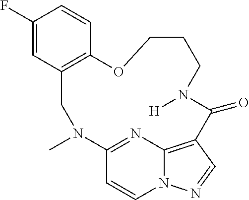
C1(F)=CC2=C(C=C1)OCCCN([H])C(=O)C1=C3N(C=CC(=N3)N(C)C2)N=C1
